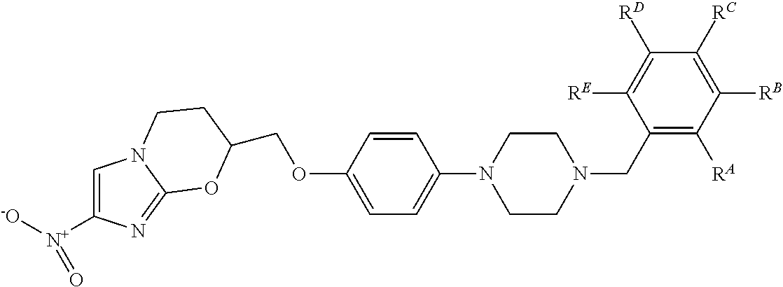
C1=C([N+]([-O])=O)N=C2N1CCC(COC1=CC=C(N3CCN(CC4=C([RA])C([RB])=C([RC])C([RD])=C4[RE])CC3)C=C1)O2
